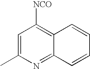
C1=C(C)N=C2C(=C1[NCO])C=CC=C2
